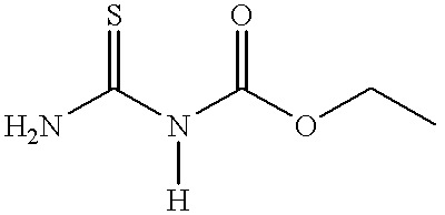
NC(N([H])C(OCC)=O)=S
